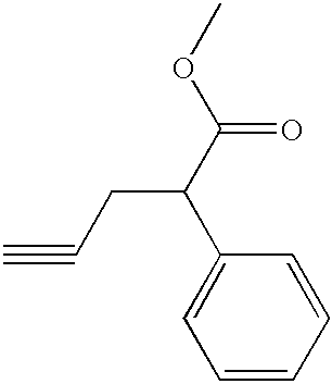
C1=CC=CC(C(CC#C)C(OC)=O)=C1
